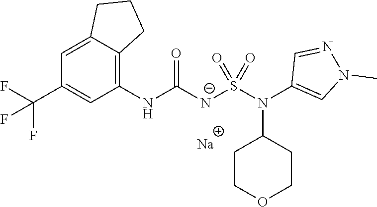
[Na].C1(NC([N-]S(N(C2=CN(C)N=C2)C2CCOCC2)(=O)=O)=O)=C2C(=CC(C(F)(F)F)=C1)CCC2
